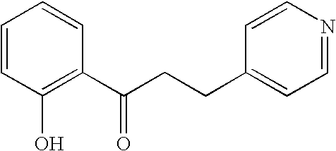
C1=CC(O)=C(C(CCC2=CC=NC=C2)=O)C=C1
